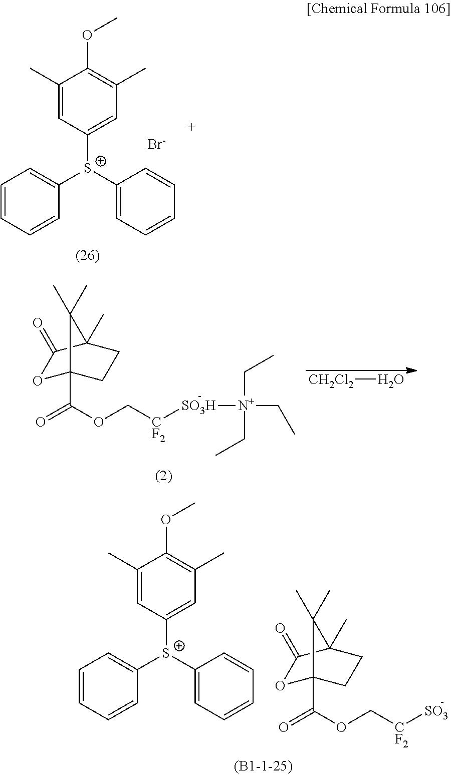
O1C2(C(OC[CF2][SO3H][N+](CC)(CC)CC)=O)CCC(C)(C1=O)C2(C)C.[CH2Cl2]O.O1C2(C(OC[CF2][SO3])=O)CCC(C)(C1=O)C2(C)C.C1(C)=CC([S+](C2=CC=CC=C2)C2=CC=CC=C2)=CC(C)=C1OC.C1(C)=CC([S+](C2=CC=CC=C2)C2=CC=CC=C2)=CC(C)=C1OC.[Br-]
